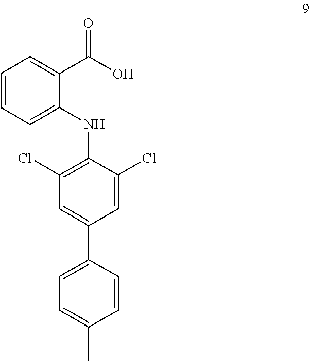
C1=CC=C(NC2=C(Cl)C=C(C3=CC=C(C)C=C3)C=C2Cl)C(C(O)=O)=C1
